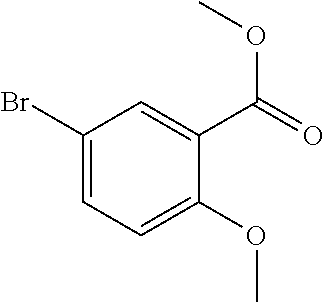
C1(Br)=CC=C(OC)C(C(=O)OC)=C1
